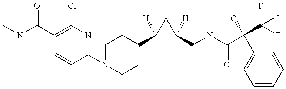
N1(C2=NC(Cl)=C(C(=O)N(C)C)C=C2)CCC(C2([H])C([H])(CNC(=O)C(C3=CC=CC=C3)(O)C(F)(F)F)C2)CC1
